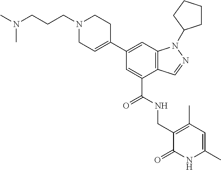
C1(C2=CCN(CCCN(C)C)CC2)=CC2=C(C(C(=O)NCC3=C(C)C=C(C)NC3=O)=C1)C=NN2C1CCCC1
